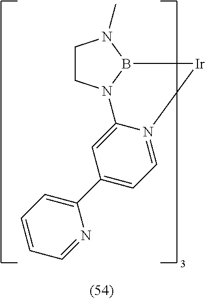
C1CN2B(N1C)[Ir]N1=CC=C(C3=CC=CC=N3)C=C21
